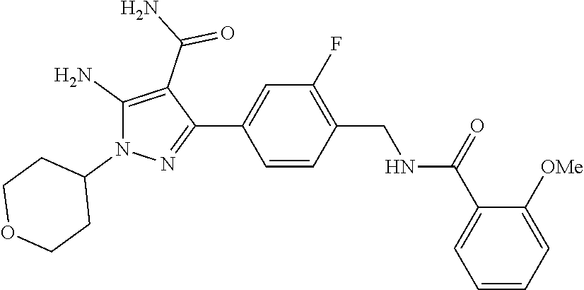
C1=CC(C2=NN(C3CCOCC3)C(N)=C2C(N)=O)=CC(F)=C1CNC(C1=CC=CC=C1[OMe])=O
